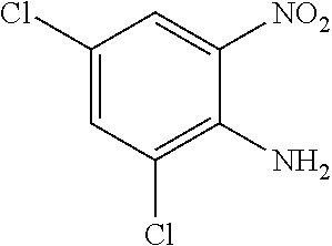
C1(Cl)=CC(Cl)=C(N)C([NO2])=C1
